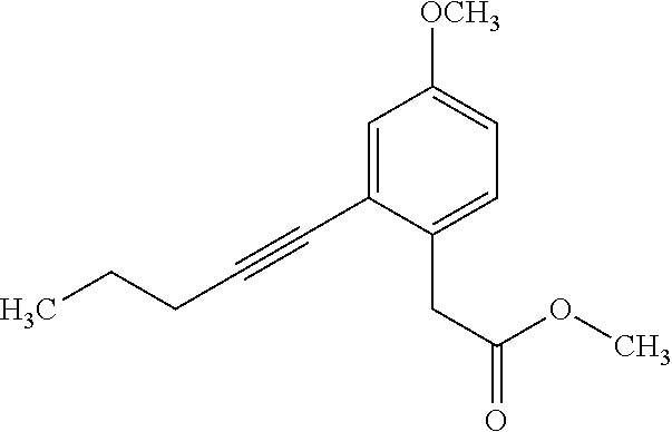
C1=C(C#CCCC)C(CC(=O)OC)=CC=C1[OCH3]
